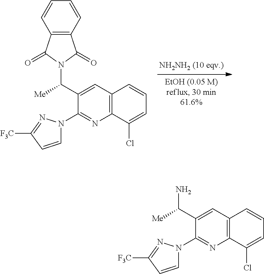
C1(C(N2C(=O)C3=C(C2=O)C=CC=C3)[Me])=CC2=C(N=C1N1C=CC([F3C])=N1)C(Cl)=CC=C2.C1(C(N)[Me])=CC2=C(N=C1N1C=CC([F3C])=N1)C(Cl)=CC=C2
